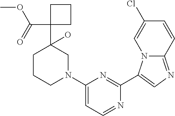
C12=NC=C(C3=NC(N4CC(C5(C(OC)=O)CCC5)(O)CCC4)=CC=N3)N1C=C(Cl)C=C2
